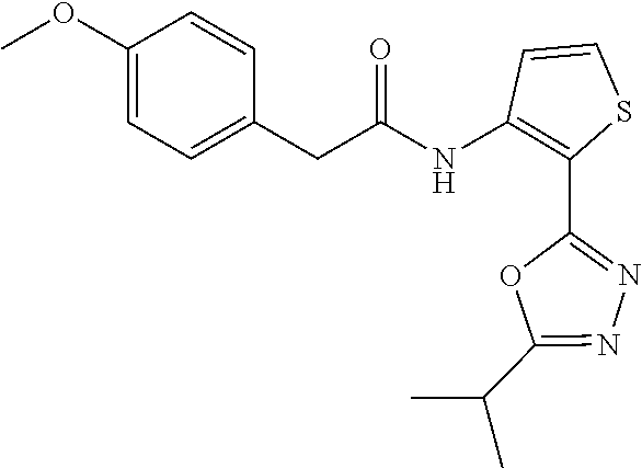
C1(OC)=CC=C(CC(NC2=C(C3=NN=C(C(C)C)O3)SC=C2)=O)C=C1
